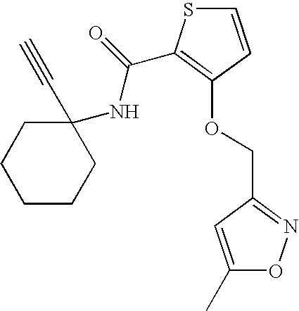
C1(C#C)(NC(=O)C2=C(OCC3=NOC(C)=C3)C=CS2)CCCCC1
